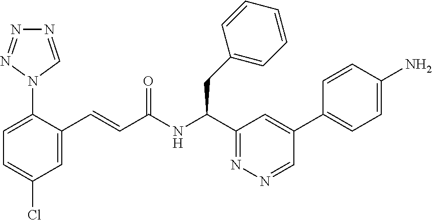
C1=C(N2C=NN=N2)C(C=CC(NC(C2=NN=CC(C3=CC=C(N)C=C3)=C2)CC2=CC=CC=C2)=O)=CC(Cl)=C1
